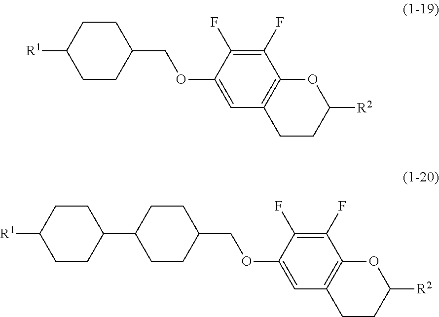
C1(F)=C(F)C2=C(C=C1OCC1CCC([R1])CC1)CCC([R2])O2.C1(F)=C(F)C2=C(C=C1OCC1CCC(C3CCC([R1])CC3)CC1)CCC([R2])O2
